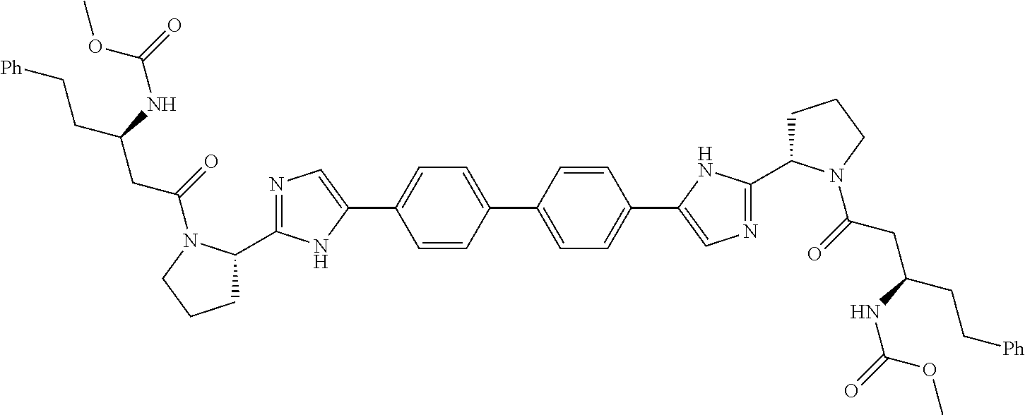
N1=C(C2CCCN2C(=O)CC(CC[Ph])NC(=O)OC)NC(C2=CC=C(C3=CC=C(C4=CN=C(C5CCCN5C(=O)CC(CC[Ph])NC(=O)OC)N4)C=C3)C=C2)=C1
